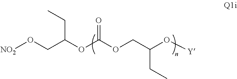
O(CC(OC(OCC(O[Y])CC)=O)CC)[NO2]
